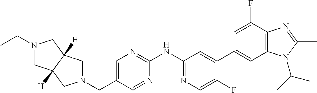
N1(CC2=CN=C(NC3=NC=C(F)C(C4=CC5=C(C(F)=C4)N=C(C)N5C(C)C)=C3)N=C2)CC2([H])C([H])(C1)CN(CC)C2
